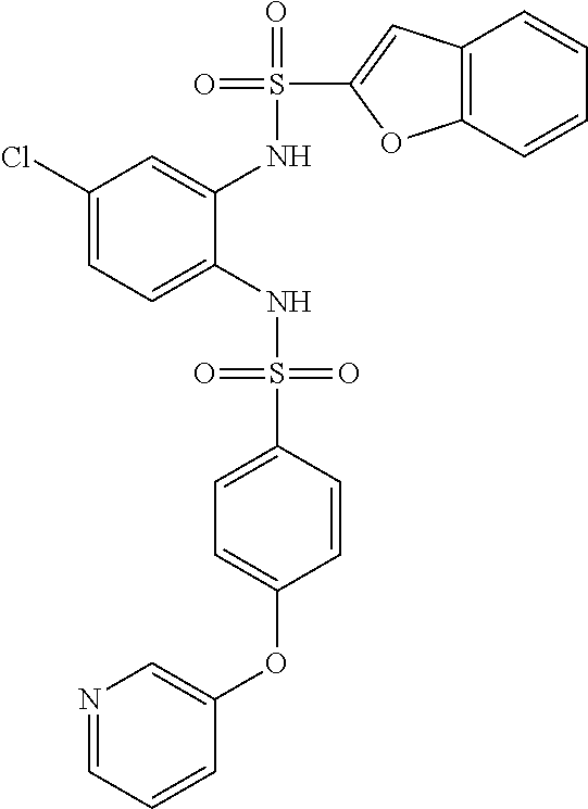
C1(Cl)=CC=C(NS(=O)(=O)C2=CC=C(OC3=CN=CC=C3)C=C2)C(NS(=O)(C2=CC3=C(O2)C=CC=C3)=O)=C1
